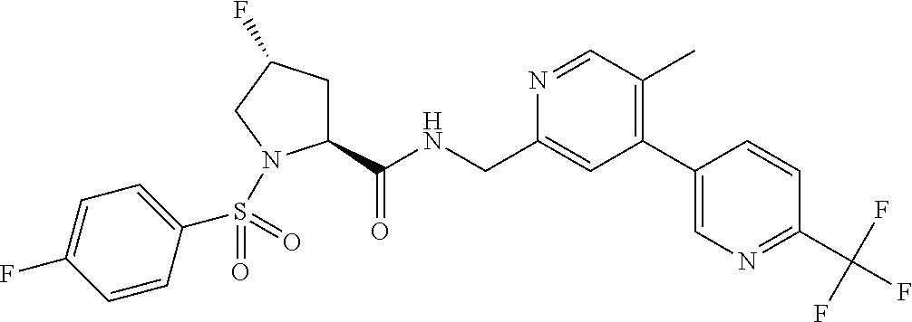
C1(C(NCC2=CC(C3=CN=C(C(F)(F)F)C=C3)=C(C)C=N2)=O)CC(F)CN1S(C1=CC=C(F)C=C1)(=O)=O
